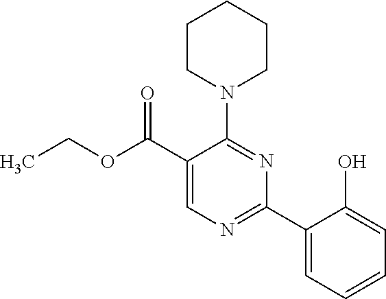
CCOC(C1=CN=C(C2=CC=CC=C2O)N=C1N1CCCCC1)=O
